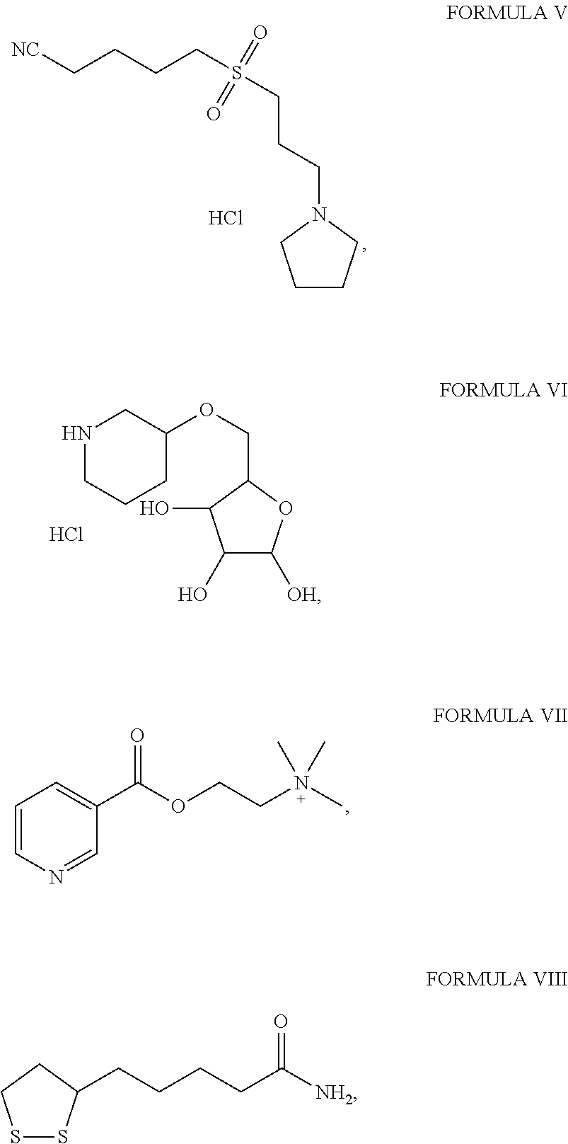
[NC]CCCCS(CCCN1CCCC1)(=O)=O.Cl.C1(O)C([OH])OC(COC2CNCCC2)C1O.Cl.C1=CN=CC(C(OCCN(C)(C)C)=O)=C1.S1SC(CCCCC([NH2])=O)CC1
